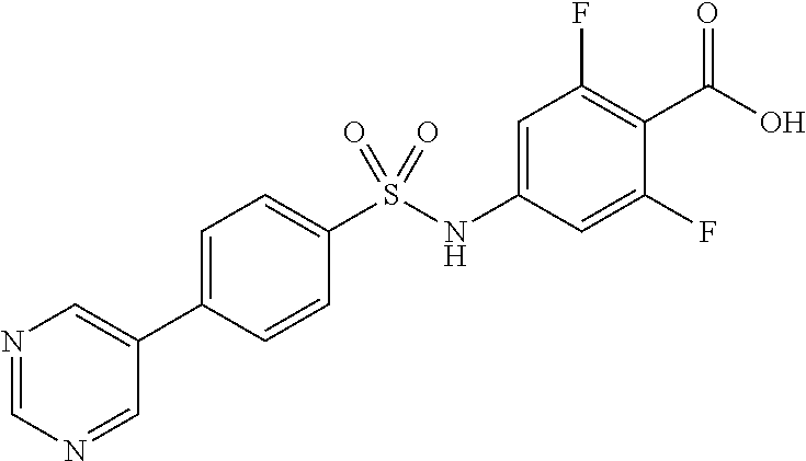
OC(=O)C1=C(F)C=C(NS(C2=CC=C(C3=CN=CN=C3)C=C2)(=O)=O)C=C1F
